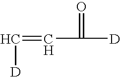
C(=CC([D])=O)[D]
